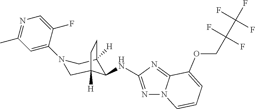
C1=C(F)C(N2CC3([H])C(NC4=NN5C(=N4)C(OCC(F)(F)C(F)(F)F)=CC=C5)C([H])(C2)CC3)=CC(C)=N1
